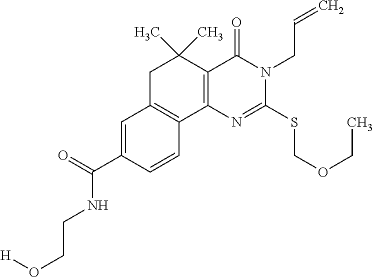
C1=C(C(=O)NCCO[H])C=CC2=C1CC(C)(C)C1=C2N=C(SCOCC)N(CC=C)C1=O
